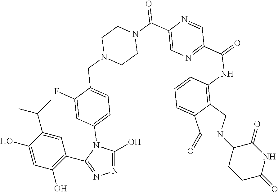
C1(=O)N(C2CCC(=O)NC2=O)CC2=C(NC(C3=NC=C(C(=O)N4CCN(CC5=CC=C(N6C(O)=NN=C6C6=C(O)C=C(O)C(C(C)C)=C6)C=C5F)CC4)N=C3)=O)C=CC=C12
